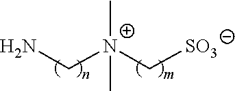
NC[N+](C[SO3])(C)C
